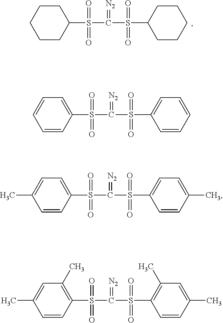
C1(S(=O)(=O)C(=[N2])S(=O)(=O)C2CCCCC2)CCCCC1.C1(S(=O)(=O)C(=[N2])S(=O)(=O)C2=CC=CC=C2)=CC=CC=C1.C1(S(=O)(=O)C(=[N2])S(=O)(=O)C2=CC=C(C)C=C2)=CC=C(C)C=C1.C1(S(=O)(=O)C(=[N2])S(=O)(=O)C2=C(C)C=C(C)C=C2)=C(C)C=C(C)C=C1
